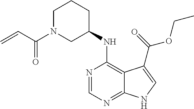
N1=CN=C2C(=C1NC1CCCN(C(C=C)=O)C1)C(C(OCC)=O)=CN2
